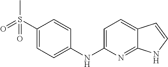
C1=C(NC2=CC=C(S(=O)(C)=O)C=C2)N=C2C(=C1)C=CN2
